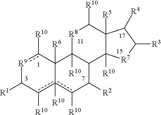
[R9]1c([R10])C2([R6])c([R10])(c([R10])C1[R1])c([R10])C([R2])C1C2([R10])[R8]C([R10])C2([R5])C1([R10])[R7]C([R3])C2[R4]
